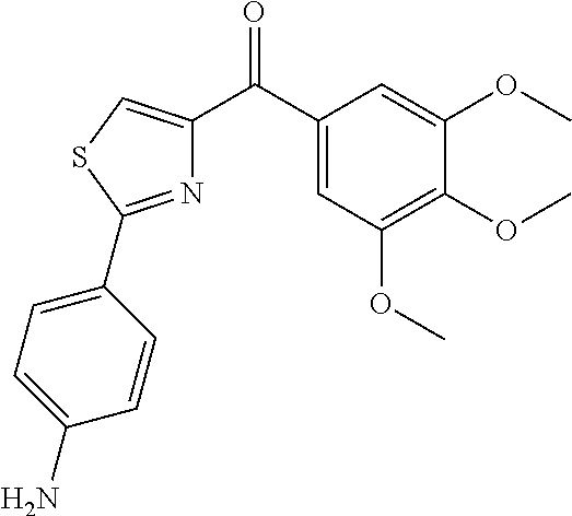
N1=C(C2=CC=C(N)C=C2)SC=C1C(C1=CC(OC)=C(OC)C(OC)=C1)=O
